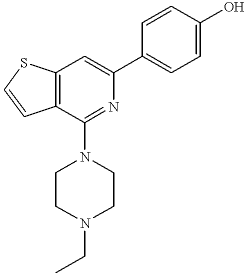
C12=C(C(N3CCN(CC)CC3)=NC(C3=CC=C(O)C=C3)=C1)C=CS2
